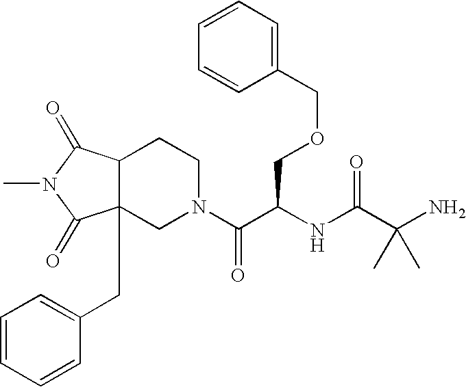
C1(COCC(C(N2CCC3C(CC4=CC=CC=C4)(C2)C(=O)N(C)C3=O)=O)NC(C(N)(C)C)=O)=CC=CC=C1
